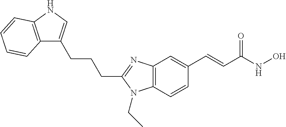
C12=C(C=CC(C=CC(NO)=O)=C1)N(CC)C(CCCC1=CNC3=C1C=CC=C3)=N2
